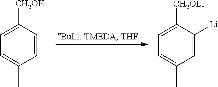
C1=CC([CH2OH])=CC=C1C.C1=C([Li])C([CH2OLi])=CC=C1C
